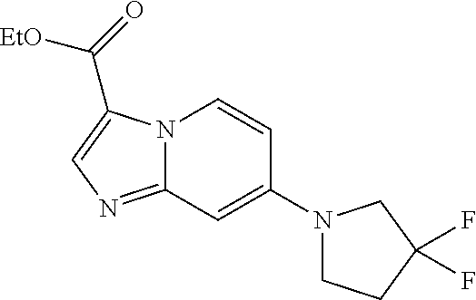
N12C(=NC=C1C(=O)[EtO])C=C(N1CCC(F)(F)C1)C=C2
